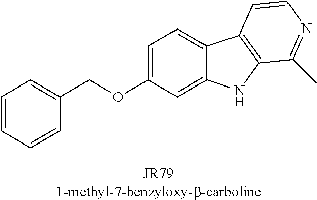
C1=C(OCC2=CC=CC=C2)C=C2C(=C1)C1=C(N2)C(C)=NC=C1
